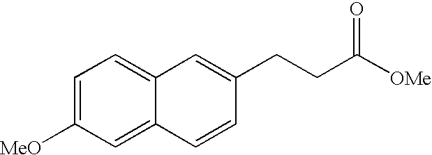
C1=C([MeO])C=C2C(=C1)C=C(CCC([OMe])=O)C=C2
